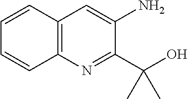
C12=C(N=C(C(O)(C)C)C(N)=C1)C=CC=C2
